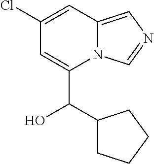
N12C(=CN=C1)C=C(Cl)C=C2C(O)C1CCCC1
